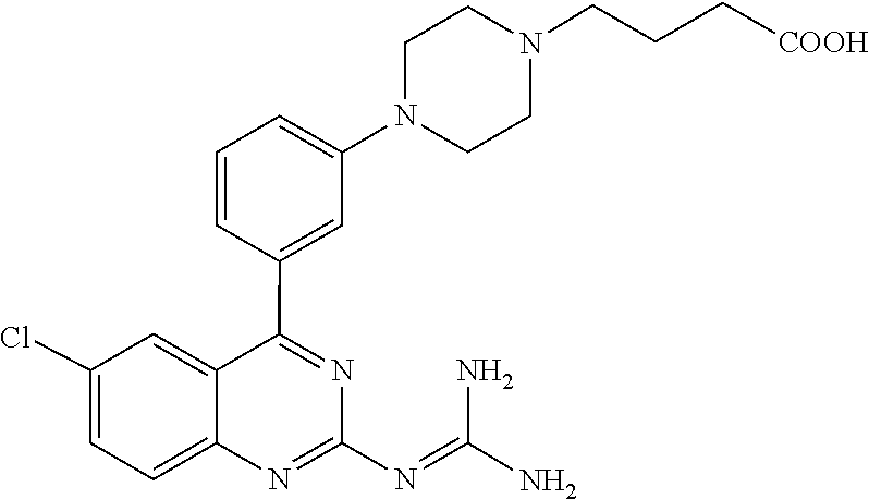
C(=NC1=NC2=CC=C(Cl)C=C2C(C2=CC(N3CCN(CCC[COOH])CC3)=CC=C2)=N1)(N)N
